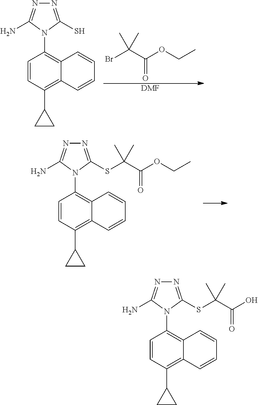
BrC(C(OCC)=O)(C)C.[DMF].C1=CC(C2CC2)=C2C(=C1N1C(S)=NN=C1N)C=CC=C2.C1=CC(C2CC2)=C2C(=C1N1C(SC(C(OCC)=O)(C)C)=NN=C1N)C=CC=C2.C1=CC(C2CC2)=C2C(=C1N1C(SC(C(O)=O)(C)C)=NN=C1N)C=CC=C2
